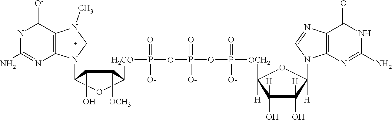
C1(O)([H])C([OCH2]P(OP(OP([H2CO]C2C([OCH3])C(O)C(N3C4=C(C([O-])NC(N)=N4)N(C)C3)O2)(=O)[O-])(=O)[O-])(=O)[O-])([H])OC([H])(N2C3=C(N=C2)C(=O)NC(N)=N3)C1(O)[H]
